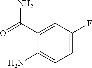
C1=C(F)C=C(C(=O)N)C(N)=C1
